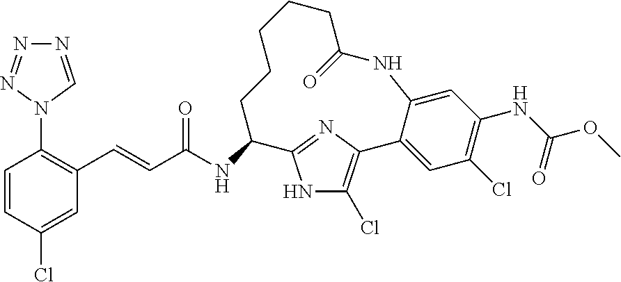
C1=CC(Cl)=CC(C=CC(NC2C3=NC(=C(Cl)N3)C3=CC(Cl)=C(NC(OC)=O)C=C3NC(=O)CCCCC2)=O)=C1N1C=NN=N1
